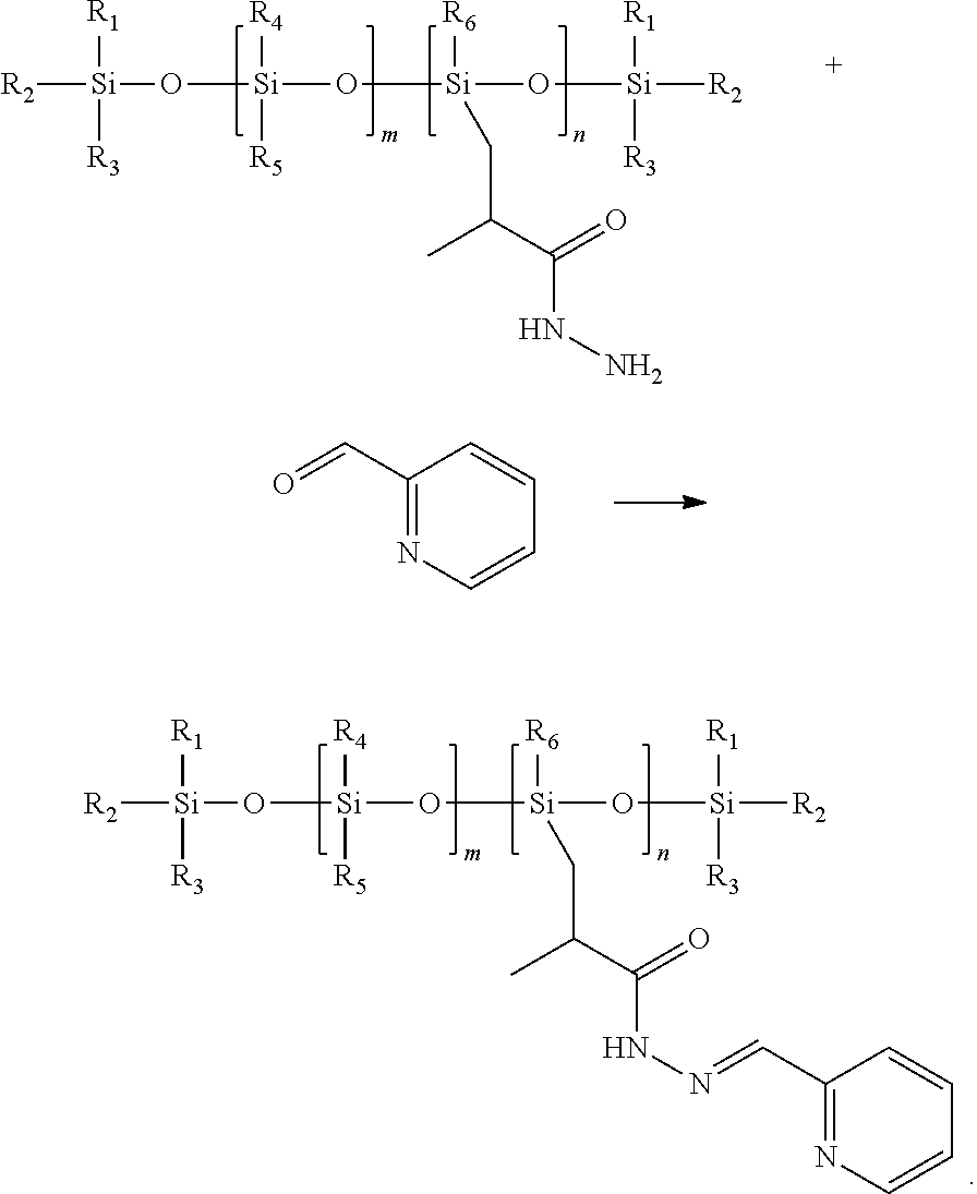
[R2][Si]([R1])([R3])O[Si](O[Si](O[Si]([R2])([R1])[R3])([R6])CC(C(=O)NN=CC1=NC=CC=C1)C)([R4])[R5].[R2][Si]([R1])([R3])O[Si](O[Si](O[Si]([R2])([R1])[R3])([R6])CC(C(=O)NN)C)([R4])[R5].C1(C=O)=NC=CC=C1
